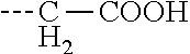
C([COOH])C
